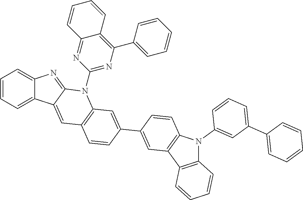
C1=CC=C2C(=C1)N=C1C2=CC2=C(N1C1=NC(C3=CC=CC=C3)=C3C(=N1)C=CC=C3)C=C(C1=CC3=C(C=C1)N(C1=CC(C4=CC=CC=C4)=CC=C1)C1=C3C=CC=C1)C=C2
